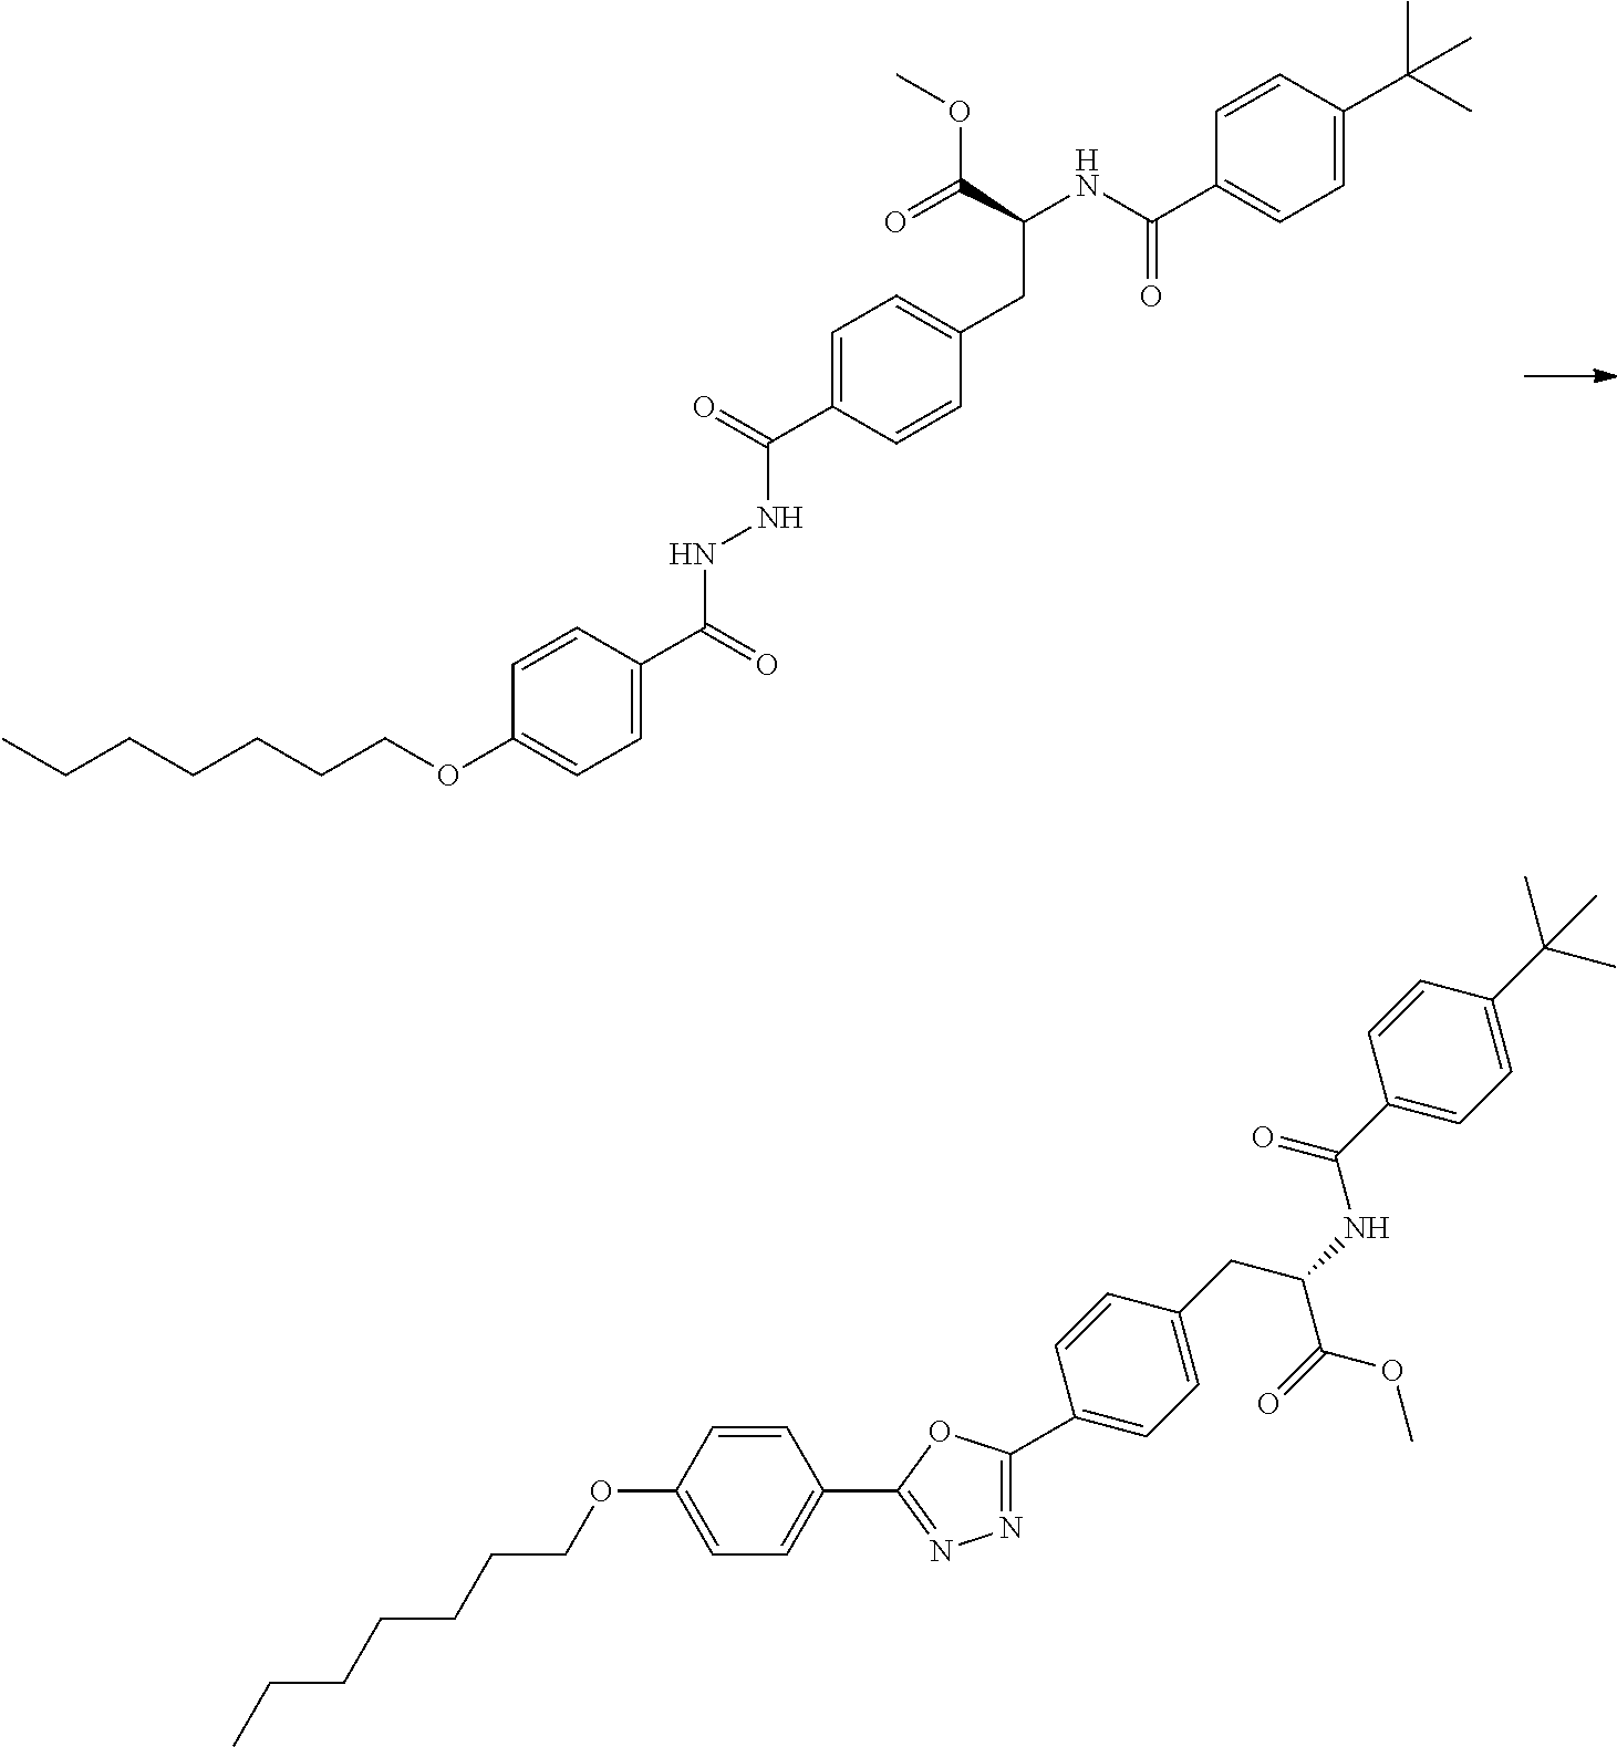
C1=CC(OCCCCCCC)=CC=C1C(=O)NNC(=O)C1=CC=C(CC(C(=O)OC)NC(C2=CC=C(C(C)(C)C)C=C2)=O)C=C1.C1=CC(OCCCCCCC)=CC=C1C1=NN=C(C2=CC=C(CC(NC(=O)C3=CC=C(C(C)(C)C)C=C3)C(OC)=O)C=C2)O1
